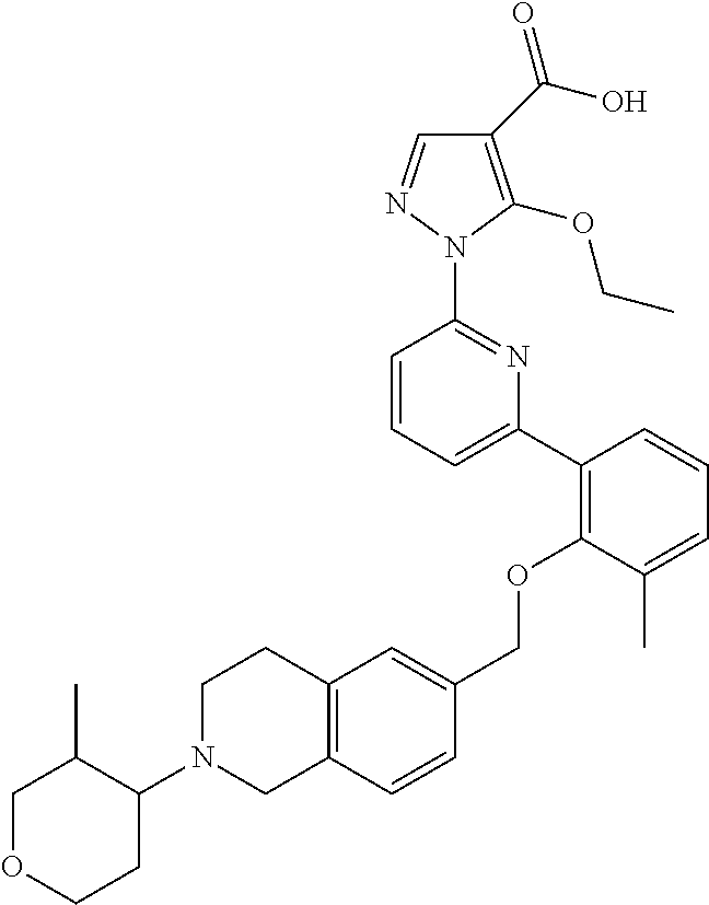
C1(C(O)=O)=C(OCC)N(C2=NC(C3=C(OCC4=CC5=C(C=C4)CN(C4C(C)COCC4)CC5)C(C)=CC=C3)=CC=C2)N=C1
